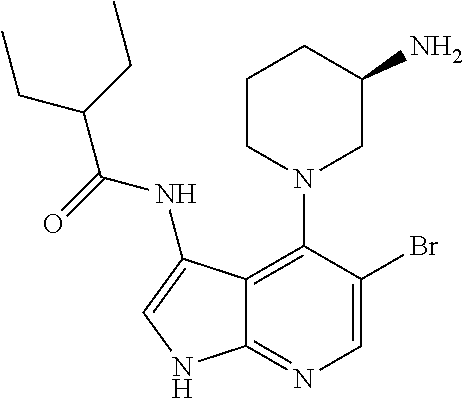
C12=C(N3CC(N)CCC3)C(Br)=CN=C1NC=C2NC(=O)C(CC)CC
